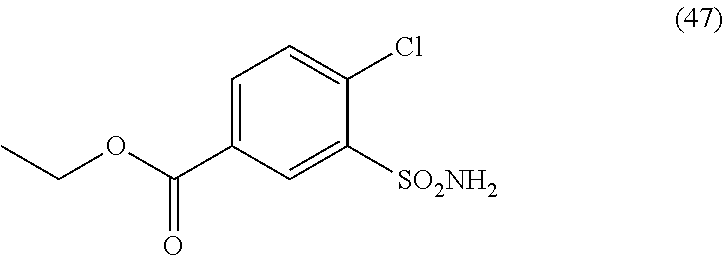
C1=C(C(OCC)=O)C=C([SO2NH2])C(Cl)=C1
